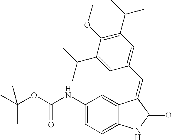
C1(NC(OC(C)(C)C)=O)=CC=C2C(=C1)C(=CC1=CC(C(C)C)=C(OC)C(C(C)C)=C1)C(=O)N2
